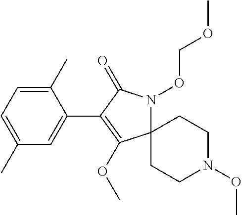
C12(N(OCOC)C(=O)C(C3=CC(C)=CC=C3C)=C1OC)CCN(OC)CC2
